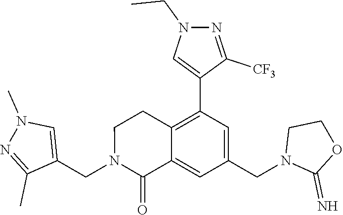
C1(CN2C(=O)C3=CC(CN4C(=N)OCC4)=CC(C4=CN(CC)N=C4[CF3])=C3CC2)=CN(C)N=C1C
